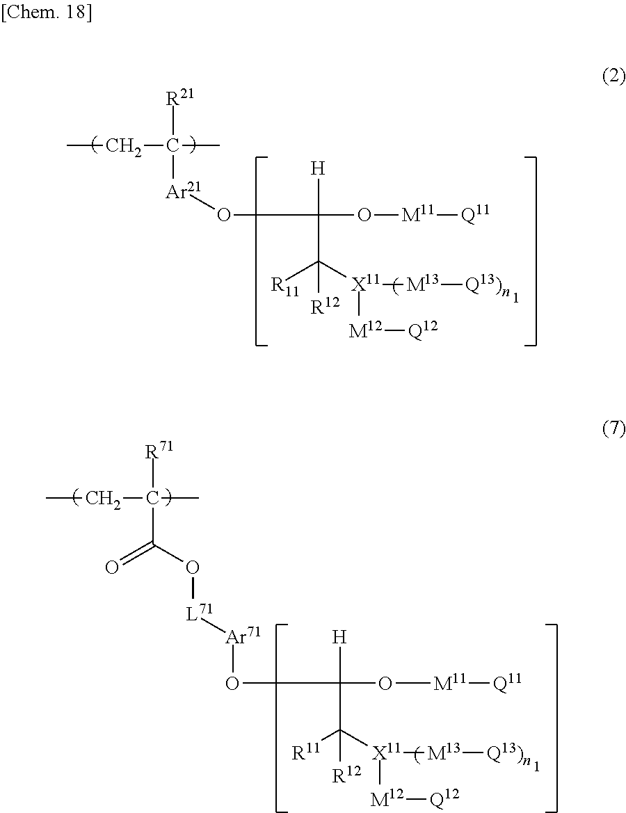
CCC([R21])([Ar21]OC([H])(C([X11]([M12][Q12])[M13][Q13)n])([R11])[R12])O[M11][Q11])C.CCC([R71])(C)C(O[L71][Ar71]OC([H])(C([X11]([M13][Q13)n])[M12][Q12])([R11])[R12])O[M11][Q11])=O
